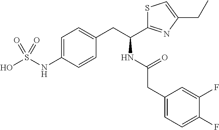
C1=C(NS(O)(=O)=O)C=CC(CC(NC(=O)CC2=CC=C(F)C(F)=C2)C2=NC(CC)=CS2)=C1
